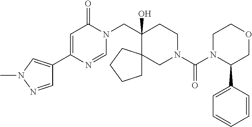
C1(C2=CN(C)N=C2)=CC(=O)N(CC2(O)C3(CN(C(=O)N4C(C5=CC=CC=C5)COCC4)CC2)CCCC3)C=N1
